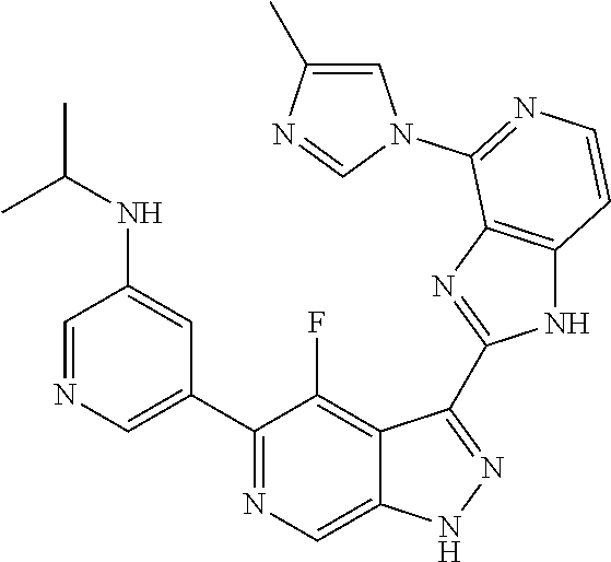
C1=NC=C(C2=NC=C3C(=C2F)C(C2=NC4=C(N2)C=CN=C4N2C=C(C)N=C2)=NN3)C=C1NC(C)C
